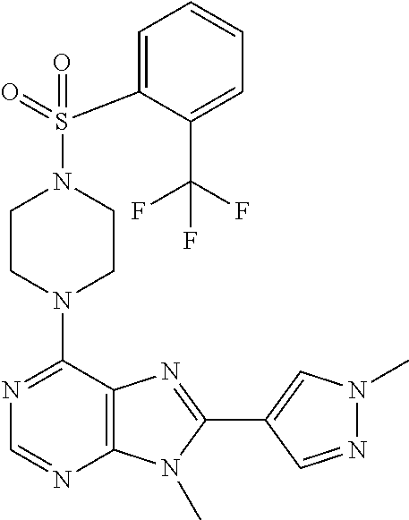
C1CN(C2=NC=NC3=C2N=C(C2=CN(C)N=C2)N3C)CCN1S(C1=CC=CC=C1C(F)(F)F)(=O)=O
